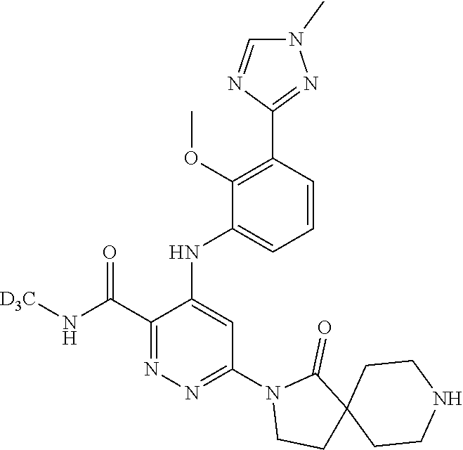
C1(C(N[D3C])=O)=NN=C(N2CCC3(C2=O)CCNCC3)C=C1NC1=CC=CC(C2=NN(C)C=N2)=C1OC
